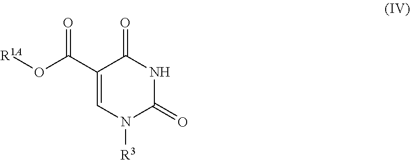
N1C(=O)C(C(=O)O[R1A])=CN([R3])C1=O
